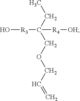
O[R3]C([R4][OH])(CC)COCC=C
